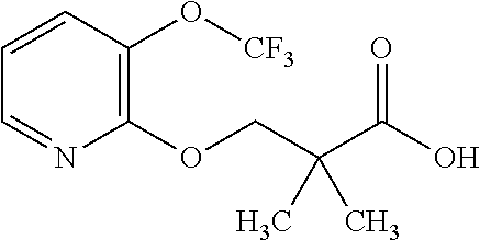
C1(OCC(C(O)=O)(C)C)=C(O[CF3])C=CC=N1
